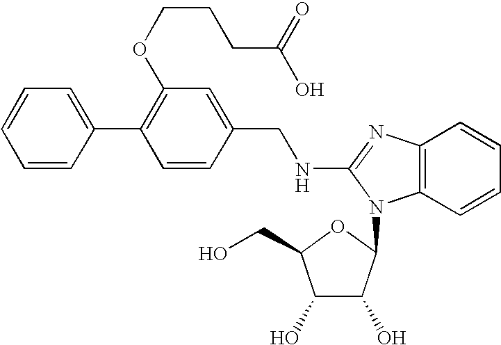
C1=C(C2=C(OCCCC(=O)O)C=C(CNC3=NC4=C(C=CC=C4)N3C3C(O)C(O)C(CO)O3)C=C2)C=CC=C1
